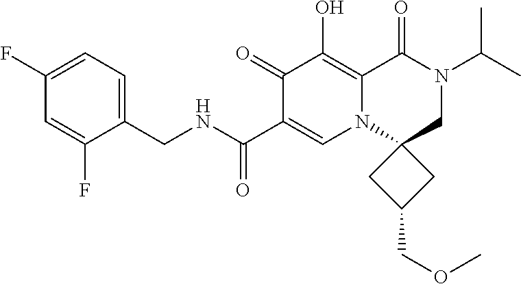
C1(F)=CC=C(CNC(C2=CN3C4(CN(C(C)C)C(=O)C3=C(O)C2=O)CC(COC)C4)=O)C(F)=C1
